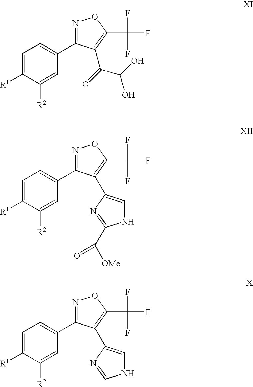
C1=C([R1])C([R2])=CC(C2=NOC(C(F)(F)F)=C2C(=O)C(O)O)=C1.C1=C([R1])C([R2])=CC(C2=NOC(C(F)(F)F)=C2C2=CNC(C([OMe])=O)=N2)=C1.C1=C([R1])C([R2])=CC(C2=NOC(C(F)(F)F)=C2C2=CNC=N2)=C1
